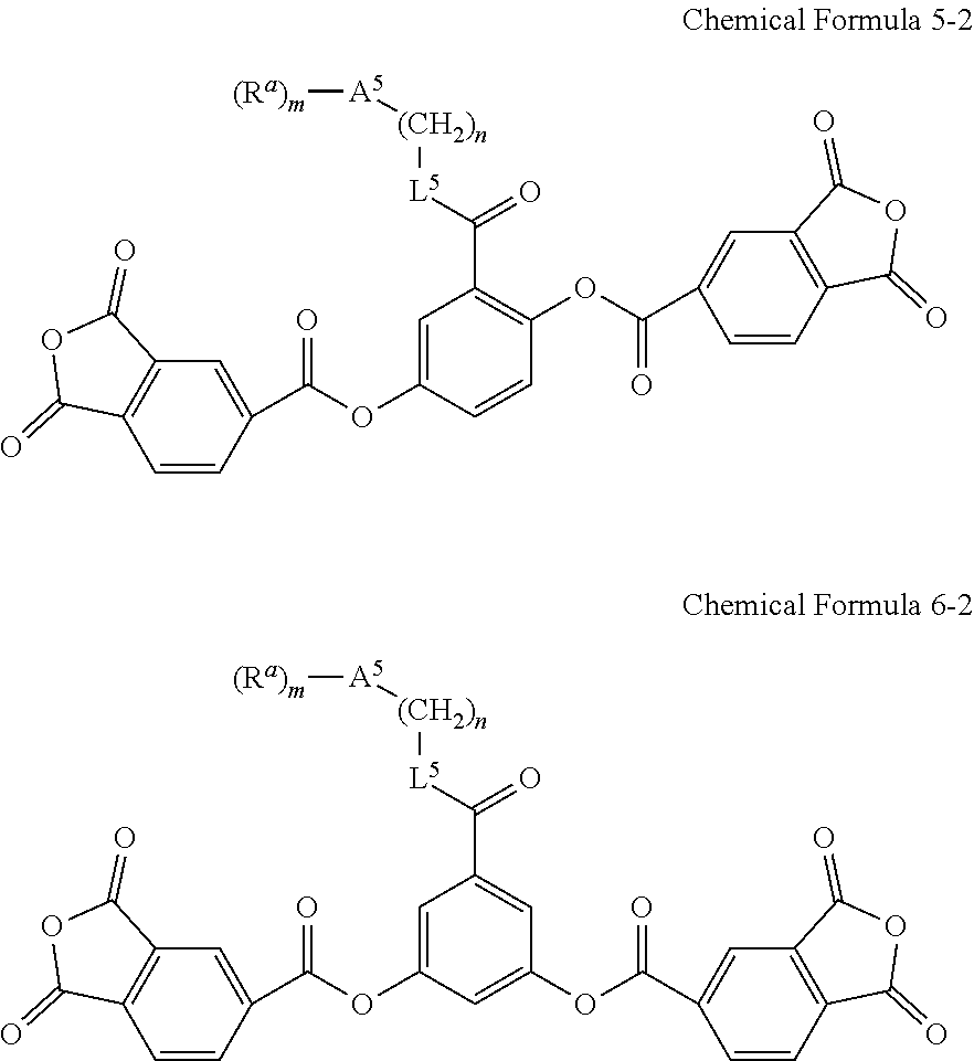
C1(C(OC2=CC(C([L5][(CH2)n][A5][(Ra)m])=O)=C(OC(=O)C3=CC4=C(C=C3)C(=O)OC4=O)C=C2)=O)=CC2=C(C=C1)C(=O)OC2=O.C1(C(OC2=CC(C([L5][(CH2)n][A5][(Ra)m])=O)=CC(OC(C3=CC4=C(C=C3)C(=O)OC4=O)=O)=C2)=O)=CC2=C(C=C1)C(=O)OC2=O
